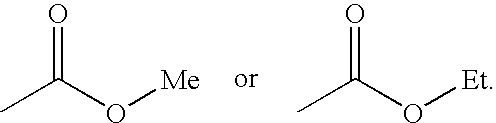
CC(O[Me])=O.CC(O[Et])=O
